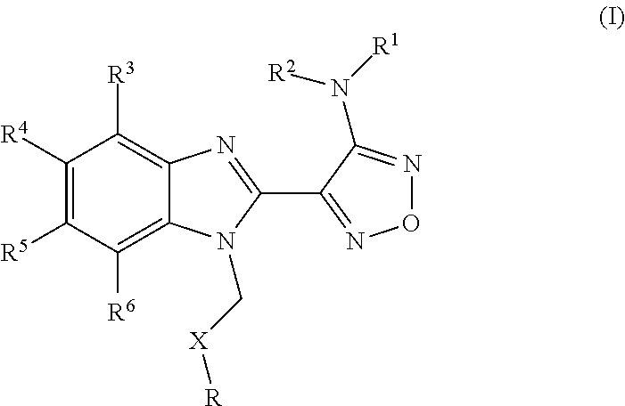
C1([R4])=C([R5])C([R6])=C2C(=C1[R3])N=C(C1=NON=C1N([R1])[R2])N2C[X][R]
